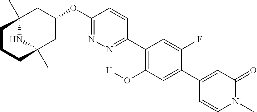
C12(C)NC(C)(CC(OC3=NN=C(C4=C(O[H])C=C(C5=CC(=O)N(C)C=C5)C(F)=C4)C=C3)C1)CCC2
